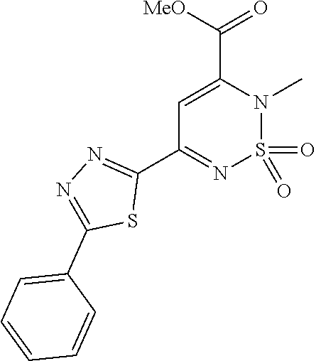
C1(C([MeO])=O)=CC(C2=NN=C(C3=CC=CC=C3)S2)=NS(=O)(=O)N1C
